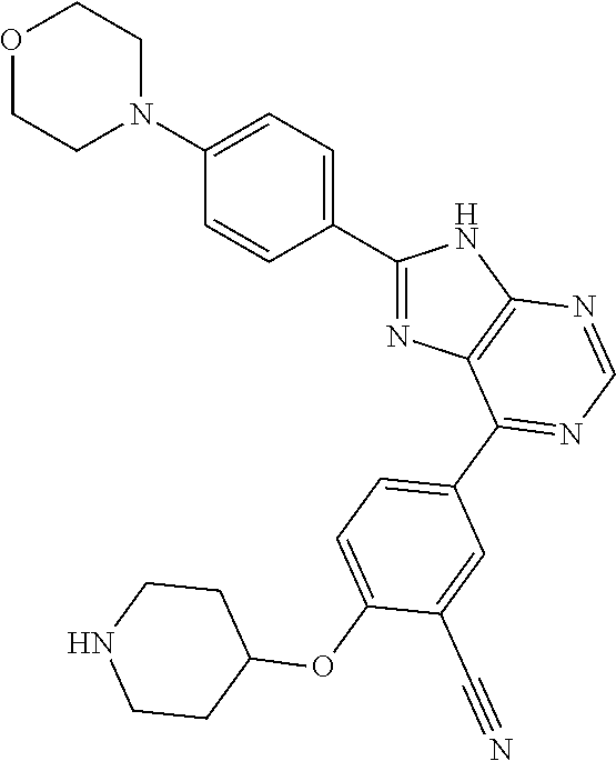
O1CCN(C2=CC=C(C3=NC4=C(N3)N=CN=C4C3=CC=C(OC4CCNCC4)C(C#N)=C3)C=C2)CC1
